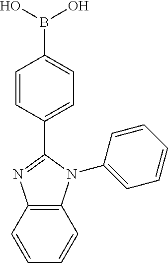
C1=CC(C2=NC3=C(N2C2=CC=CC=C2)C=CC=C3)=CC=C1B(O)O
